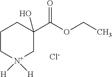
C1C[N+]([H])([H])CC(C(=O)OCC)(O)C1.[Cl-]
